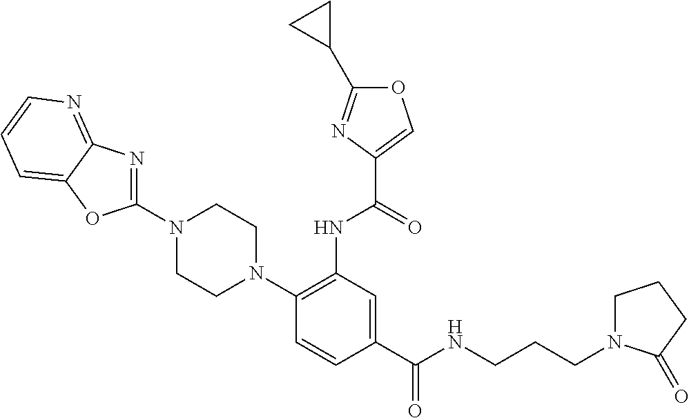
C1(C(NCCCN2CCCC2=O)=O)=CC(NC(=O)C2=COC(C3CC3)=N2)=C(N2CCN(C3=NC4=NC=CC=C4O3)CC2)C=C1
